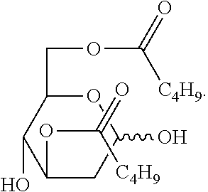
O1C(COC([C4H9])=O)C(O)C(OC(=O)[C4H9])CC1O
